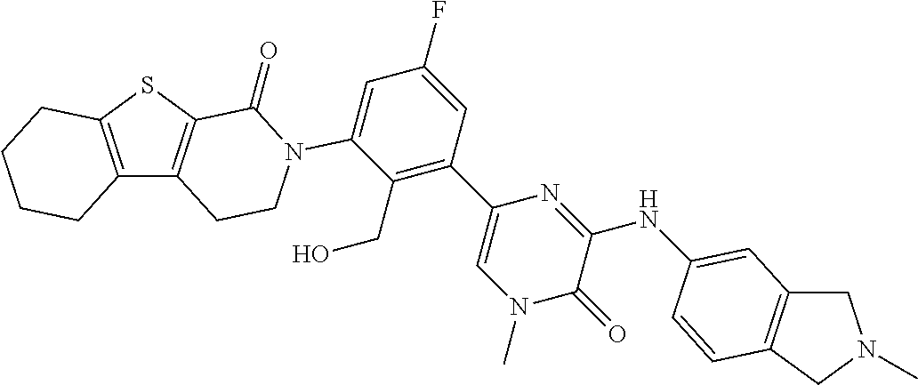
C12=C(SC3=C1CCN(C1=CC(F)=CC(C4=CN(C)C(=O)C(NC5=CC6=C(CN(C)C6)C=C5)=N4)=C1CO)C3=O)CCCC2
